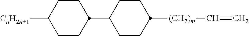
C1CC(C2CCC([(CH2)m]C=C)CC2)CCC1[CnH2n+1]
